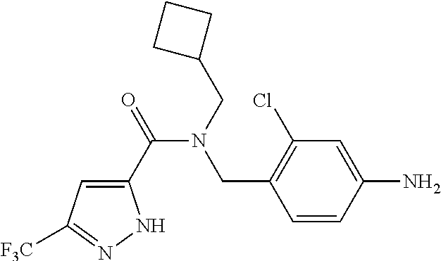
C1(C(=O)N(CC2CCC2)CC2=C(Cl)C=C(N)C=C2)=CC([F3C])=NN1
